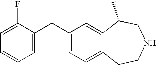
C1=C(F)C(CC2=CC=C3C(=C2)C(C)CNCC3)=CC=C1
